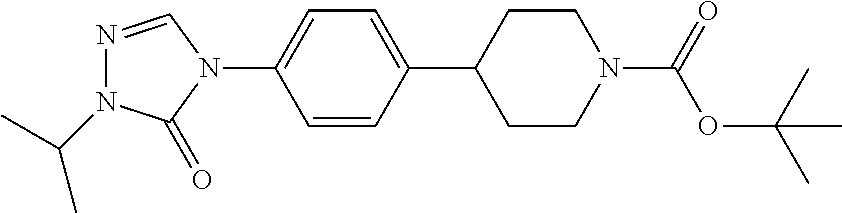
N1=CN(C2=CC=C(C3CCN(C(OC(C)(C)C)=O)CC3)C=C2)C(=O)N1C(C)C
